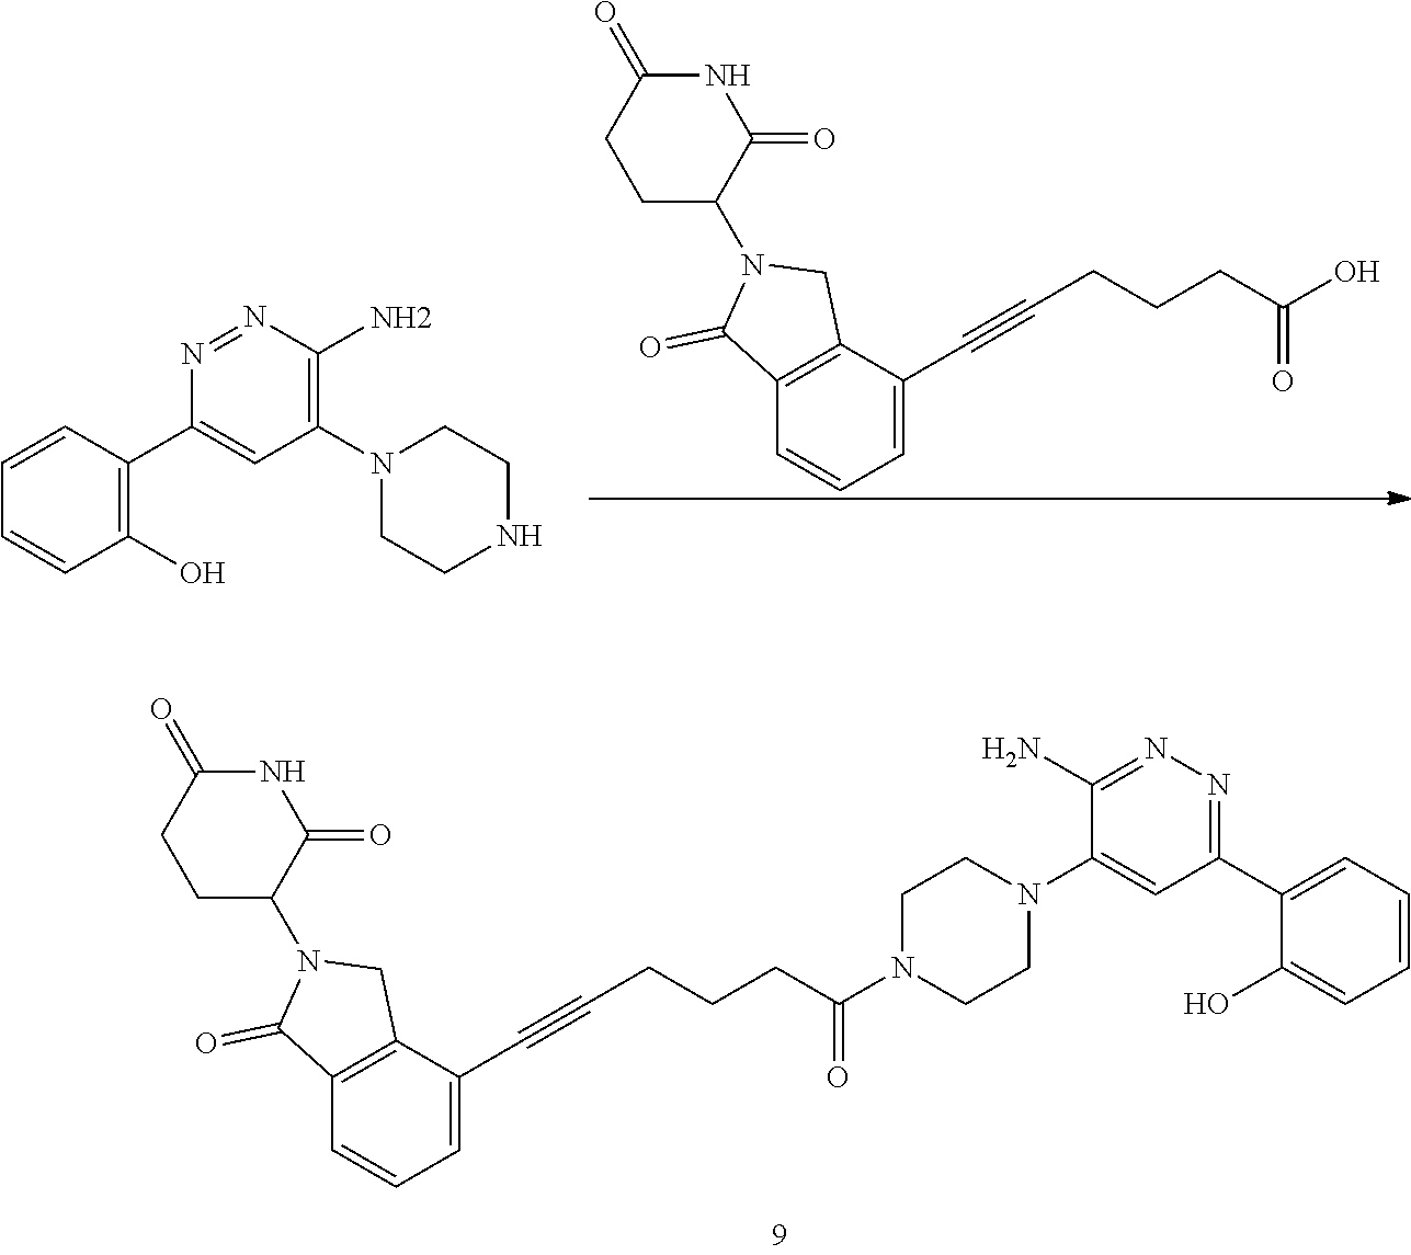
C1CN(C(CCCC#CC2=CC=CC3=C2CN(C2CCC(=O)NC2=O)C3=O)=O)CCN1C1=CC(C2=CC=CC=C2O)=NN=C1N.C1CNCCN1C1=C(N)N=NC(C2=C(O)C=CC=C2)=C1.C(#CCCCC(O)=O)C1=CC=CC2=C1CN(C1CCC(=O)NC1=O)C2=O
